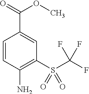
C1=CC(N)=C(S(C(F)(F)F)(=O)=O)C=C1C(OC)=O
